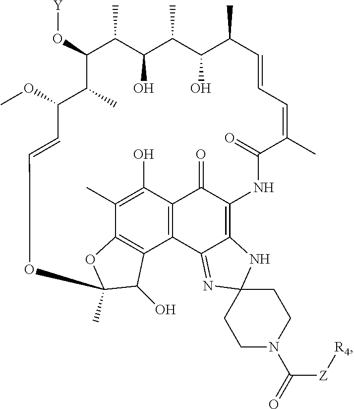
O(C1C(C)C(O)C(C)C(O)C(C)C=CC=C(C)C(=O)NC2=C3C(=NC4(N3)CCN(C([Z][R4])=O)CC4)C3=C(C2=O)C(O)=C(C)C2=C3C(O)C(C)(O2)OC=CC(OC)C1C)[Y]
